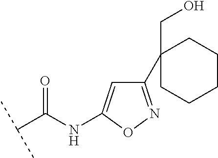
C(C(NC1=CC(C2(CO)CCCCC2)=NO1)=O)(C)C
